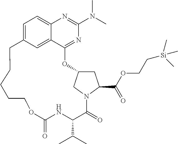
C1=C2C=C3C(=C1)N=C(N(C)C)N=C3OC1CC(C(OCC[Si](C)(C)C)=O)N(C1)C(=O)C(C(C)C)NC(=O)OCCCCC2
